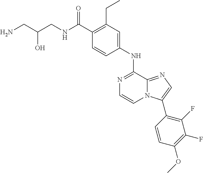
C1(C(NCC(CN)O)=O)=C(CC)C=C(NC2=NC=CN3C2=NC=C3C2=C(F)C(F)=C(OC)C=C2)C=C1
